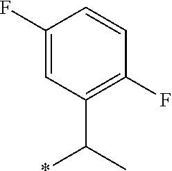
C1(F)=CC(C(*)C)=C(F)C=C1
